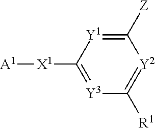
[Y3]1=C([X1][A1])[Y1]=C([Z])[Y2]=C1[R1]
